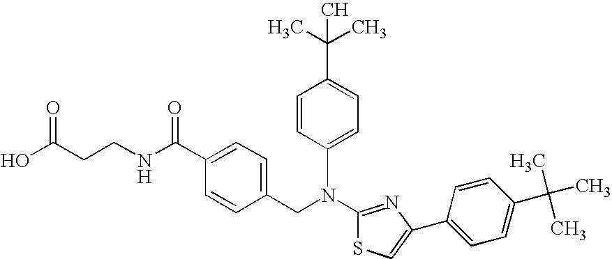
N(C1=NC(C2=CC=C(C(C)(C)C)C=C2)=CS1)(CC1=CC=C(C(NCCC(O)=O)=O)C=C1)C1=CC=C(C(C)(C)C)C=C1
